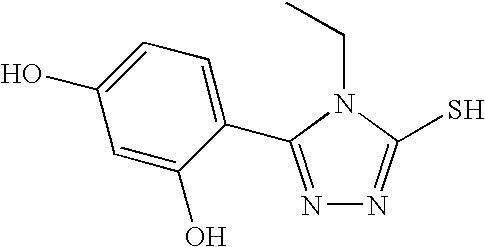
N1=C(C2=CC=C(O)C=C2O)N(CC)C(S)=N1
